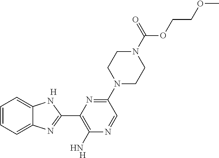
[H].[H].C1=CC=C2C(=C1)NC(C1=C(N)N=CC(N3CCN(C(OCCOC)=O)CC3)=N1)=N2
